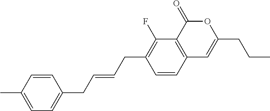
C1=CC2=C(C(F)=C1CC=CCC1=CC=C(C)C=C1)C(=O)OC(CCC)=C2
